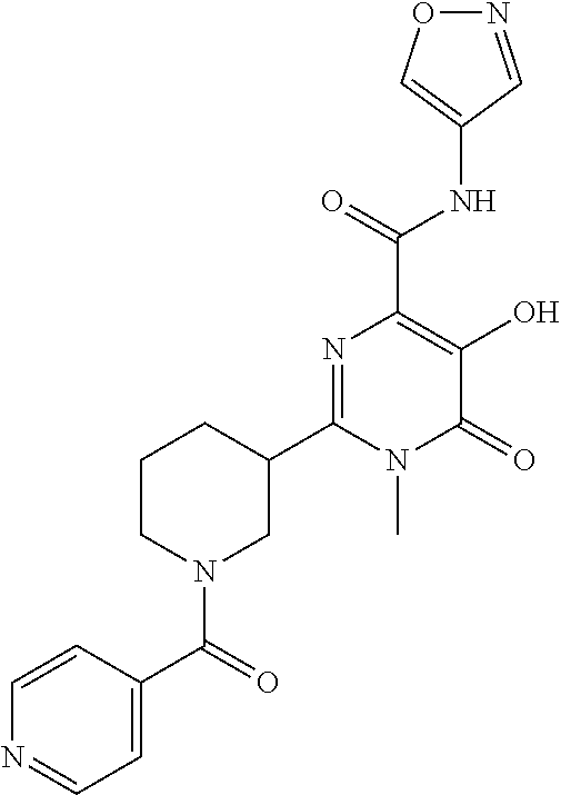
O1N=CC(NC(C2=C(O)C(=O)N(C)C(C3CCCN(C(=O)C4=CC=NC=C4)C3)=N2)=O)=C1
